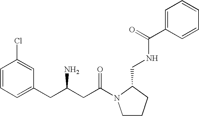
C1=CC=C(CC(CC(=O)N2CCCC2CNC(C2=CC=CC=C2)=O)N)C=C1Cl
